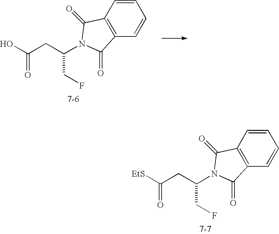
OC(CC(CF)N1C(=O)C2=C(C=CC=C2)C1=O)=O.[EtS]C(CC(CF)N1C(=O)C2=C(C=CC=C2)C1=O)=O
